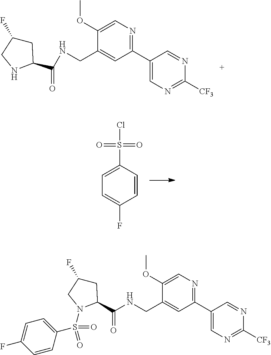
C1(C2=CN=C([CF3])N=C2)=NC=C(OC)C(CNC(=O)C2CC(F)CN2)=C1.C1(S(=O)(=O)Cl)=CC=C(F)C=C1.C1(C2=CN=C([CF3])N=C2)=NC=C(OC)C(CNC(C2CC(F)CN2S(=O)(=O)C2=CC=C(F)C=C2)=O)=C1
